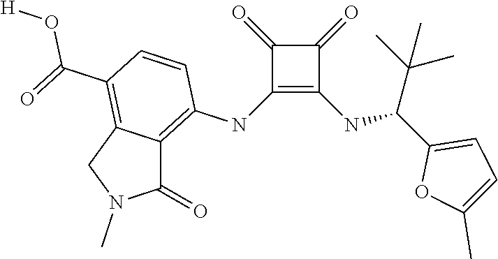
C1(NC2=C3C(=C(C(=O)O[H])C=C2)CN(C)C3=O)=C(NC(C2=CC=C(C)O2)C(C)(C)C)C(=O)C1=O
